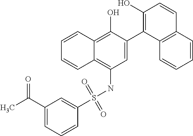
C1=C(C2=C(O)C=CC3=C2C=CC=C3)C(O)=C2C(=C1NS(C1=CC(C(C)=O)=CC=C1)(=O)=O)C=CC=C2
